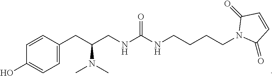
C1=CC(CC(CNC(NCCCCN2C(=O)C=CC2=O)=O)N(C)C)=CC=C1O
